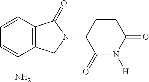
C1=C(N)C2=C(C=C1)C(=O)N(C1C(=O)N([H])C(=O)CC1)C2
